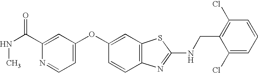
C1(C(NC)=O)=CC(OC2=CC3=C(C=C2)N=C(NCC2=C(Cl)C=CC=C2Cl)S3)=CC=N1
